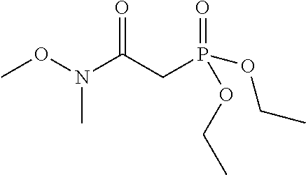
CON(C(CP(=O)(OCC)OCC)=O)C
